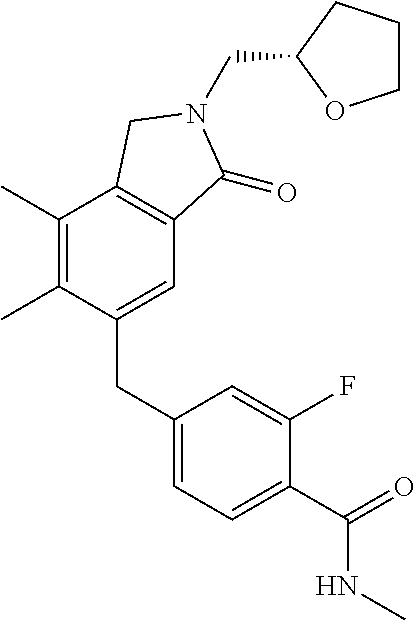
C(N1C(=O)C2=C(C(C)=C(C)C(CC3=CC=C(C(NC)=O)C(F)=C3)=C2)C1)C1OCCC1
